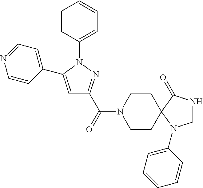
C1=CC(N2C(C3=CC=NC=C3)=CC(C(N3CCC4(C(=O)NCN4C4=CC=CC=C4)CC3)=O)=N2)=CC=C1
